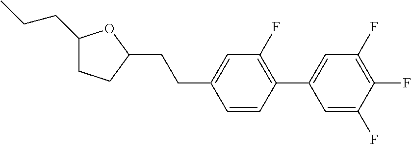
C1(CCC)CCC(CCC2=CC(F)=C(C3=CC(F)=C(F)C(F)=C3)C=C2)O1
